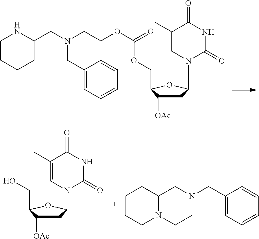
C1CCCC(CN(CCOC(=O)OCC2C([OAc])CC(N3C=C(C)C(=O)NC3=O)O2)CC2=CC=CC=C2)N1.OCC1C([OAc])CC(N2C=C(C)C(=O)NC2=O)O1.C1(CN2CC3N(CC2)CCCC3)=CC=CC=C1
